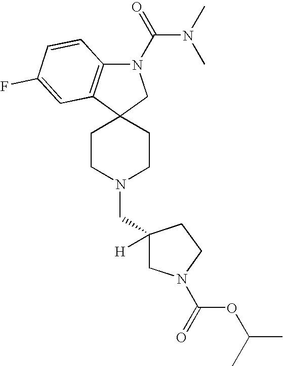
C1CN(CC2([H])CN(C(=O)OC(C)C)CC2)CCC12CN(C(N(C)C)=O)C1=C2C=C(F)C=C1
